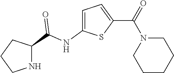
C1CNC(C(NC2=CC=C(C(=O)N3CCCCC3)S2)=O)C1
